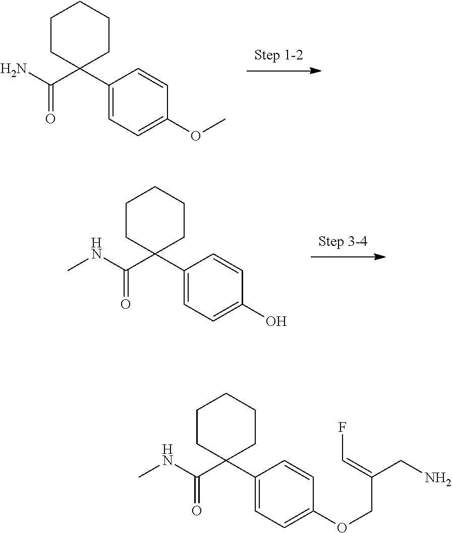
C1=C(C2(C(NC)=O)CCCCC2)C=CC(OCC(=CF)CN)=C1.C1=C(C2(C(N)=O)CCCCC2)C=CC(OC)=C1.C1=C(C2(C(NC)=O)CCCCC2)C=CC(O)=C1
